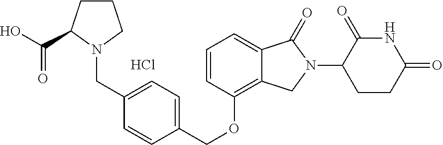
C1CC(C(O)=O)N(CC2=CC=C(COC3=C4C(=CC=C3)C(=O)N(C3CCC(=O)NC3=O)C4)C=C2)C1.Cl
